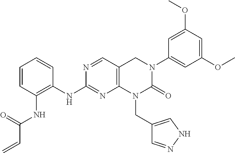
C1(NC2=C(NC(=O)C=C)C=CC=C2)=NC2=C(C=N1)CN(C1=CC(OC)=CC(OC)=C1)C(=O)N2CC1=CNN=C1
